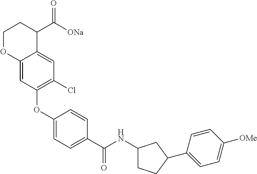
C1(OC2=C(Cl)C=C3C(=C2)OCCC3C([ONa])=O)=CC=C(C(NC2CCC(C3=CC=C([OMe])C=C3)C2)=O)C=C1
